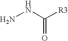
NNC([R3])=O
